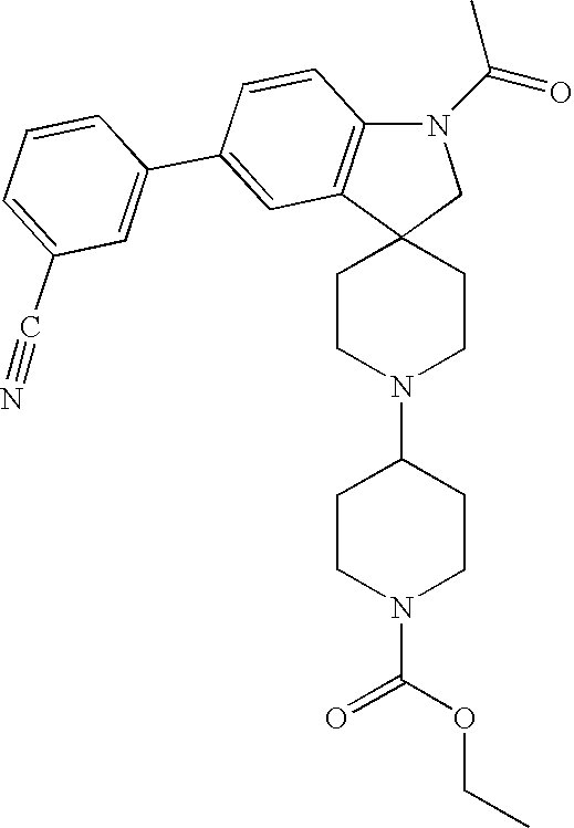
C12(CCN(C3CCN(C(OCC)=O)CC3)CC1)CN(C(C)=O)C1=C2C=C(C2=CC(C#N)=CC=C2)C=C1
